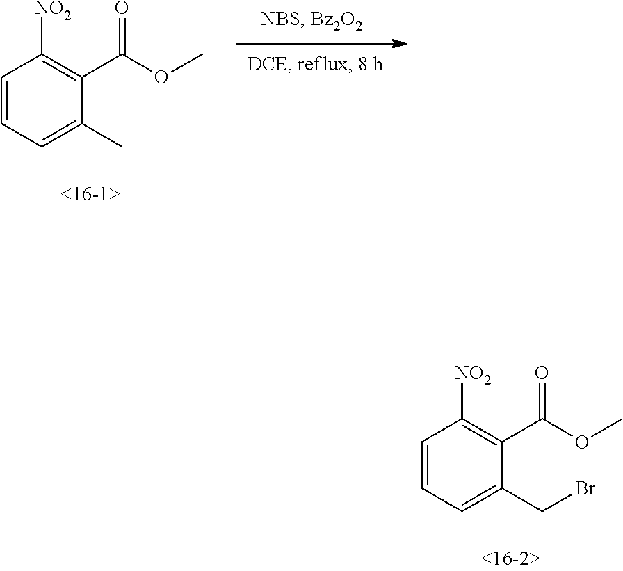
C1=CC=C(CBr)C(C(OC)=O)=C1[NO2].C1=CC=C(C)C(C(OC)=O)=C1[NO2]
